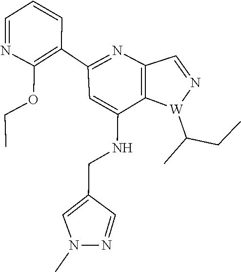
CCOC1=C(C2=NC3=C(C(NCC4=CN(C)N=C4)=C2)[W](C(C)CC)N=C3)C=CC=N1
